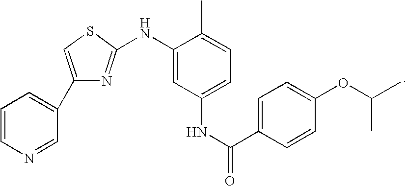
C1=CN=CC(C2=CSC(NC3=CC(NC(C4=CC=C(OC(C)C)C=C4)=O)=CC=C3C)=N2)=C1
